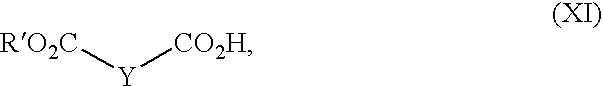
[RO2C][Y][CO2H]
